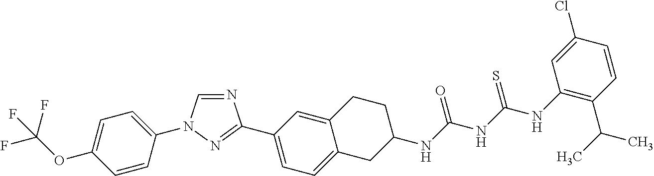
C1=CC(N2C=NC(C3=CC=C4C(=C3)CCC(NC(NC(NC3=C(C(C)C)C=CC(Cl)=C3)=S)=O)C4)=N2)=CC=C1OC(F)(F)F
